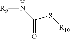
[R9]NC(S[R10])=O
